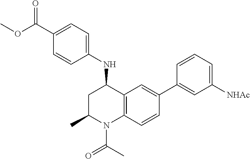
C1(NC2CC(C)N(C(=O)C)C3=C2C=C(C2=CC([NHAc])=CC=C2)C=C3)=CC=C(C(OC)=O)C=C1
